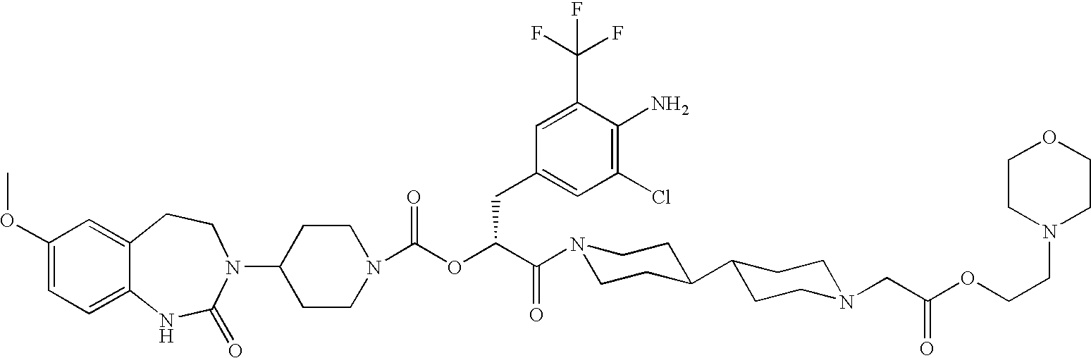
C1(OC)=CC=C2C(=C1)CCN(C1CCN(C(OC(C(N3CCC(C4CCN(CC(OCCN5CCOCC5)=O)CC4)CC3)=O)CC3=CC(Cl)=C(N)C(C(F)(F)F)=C3)=O)CC1)C(=O)N2
